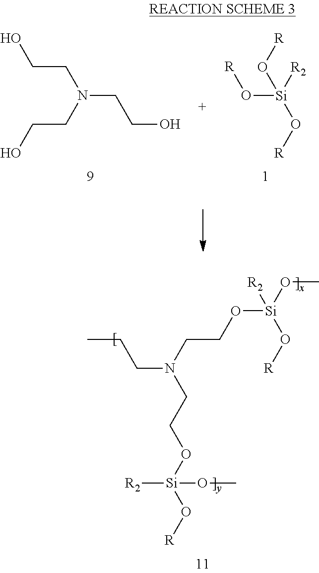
C(CO)N(CCO)CCO.[R]O[Si](O[R])(O[R])[R2].CCCN(CCO[Si](OC)(O[R])[R2])CCO[Si](O[R])([R2])OC
